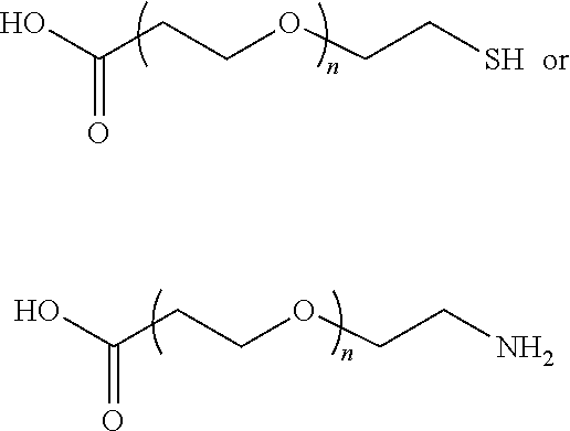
OC(CCOCCN)=O.OC(CCOCCS)=O
